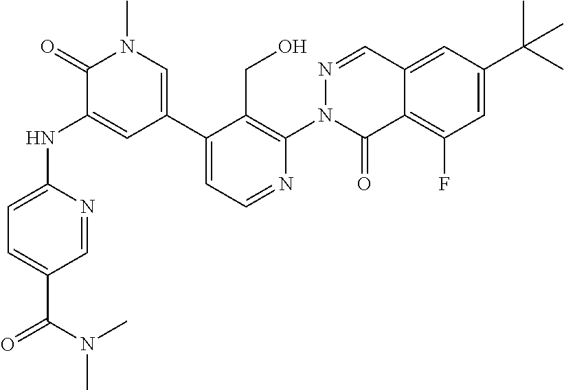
O=C(N(C)C)C1=CC=C(NC2=CC(C3=CC=NC(N4C(=O)C5=C(F)C=C(C(C)(C)C)C=C5C=N4)=C3CO)=CN(C)C2=O)N=C1
